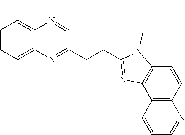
C1=CC(C)=C2C(=C1C)N=CC(CCC1=NC3=C(N1C)C=CC1=C3C=CC=N1)=N2
